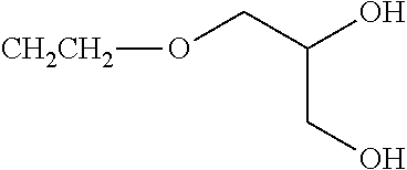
O(CC(O)CO)[CH2CH2]
